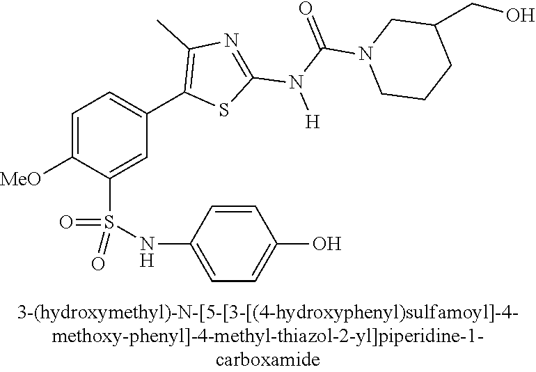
C1=C([OMe])C(S(NC2=CC=C(O)C=C2)(=O)=O)=CC(C2=C(C)N=C(N(C(=O)N3CCCC(CO)C3)[H])S2)=C1
